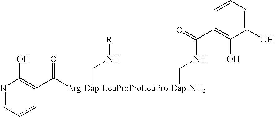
N1=CC=CC(C([Arg-Dap-LeuProProLeuPro-Dap-NH2](CN[R])CNC(C2=C(O)C([OH])=CC=C2)=O)=O)=C1O
